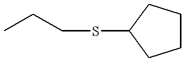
CCCSC1CCCC1
